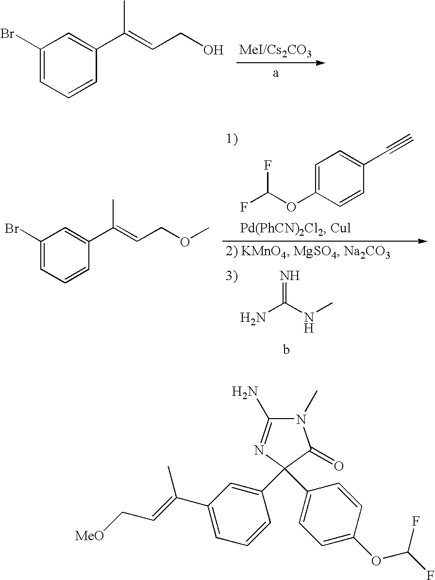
C1(Br)=CC=CC(C(=CCO)C)=C1.C1=C(OC(F)F)C=CC(C#C)=C1.N=C(NC)N.C1(Br)=CC=CC(C(=CCOC)C)=C1.N1(C)C(N)=NC(C2=CC(C(=CC[MeO])C)=CC=C2)(C2=CC=C(OC(F)F)C=C2)C1=O
